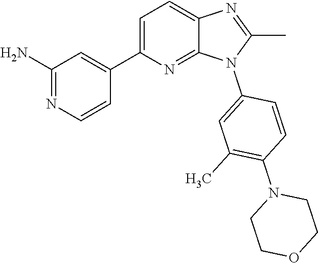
C1(C)=NC2=CC=C(C3=CC(N)=NC=C3)N=C2N1C1=CC(C)=C(N2CCOCC2)C=C1
